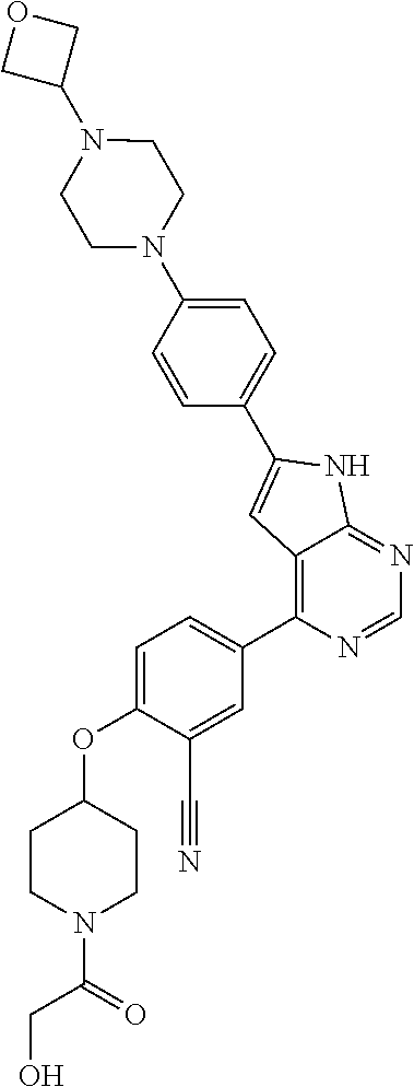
O(C1=CC=C(C2=C3C(=NC=N2)NC(C2=CC=C(N4CCN(C5COC5)CC4)C=C2)=C3)C=C1C#N)C1CCN(C(CO)=O)CC1
